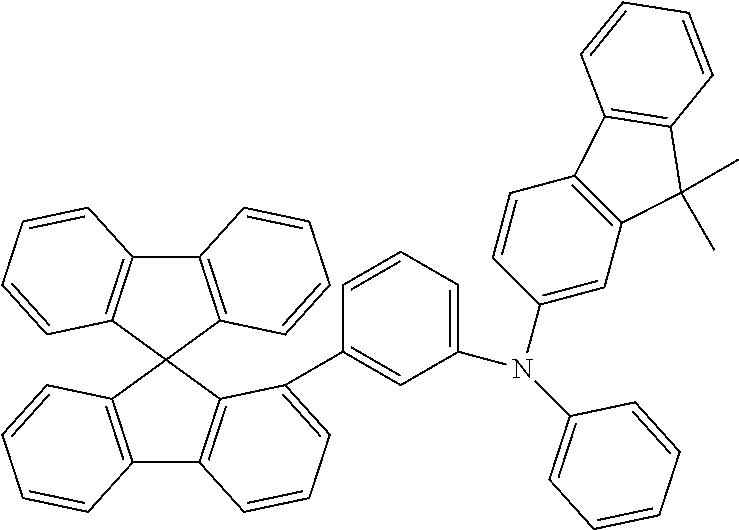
C12=C(C3(C4=C1C=CC=C4)C1=C(C4=C3C(C3=CC(N(C5=CC6=C(C=C5)C5=C(C6(C)C)C=CC=C5)C5=CC=CC=C5)=CC=C3)=CC=C4)C=CC=C1)C=CC=C2
